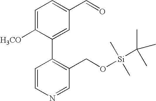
C1=CN=CC(CO[Si](C(C)(C)C)(C)C)=C1C1=CC(C=O)=CC=C1[H3CO]
